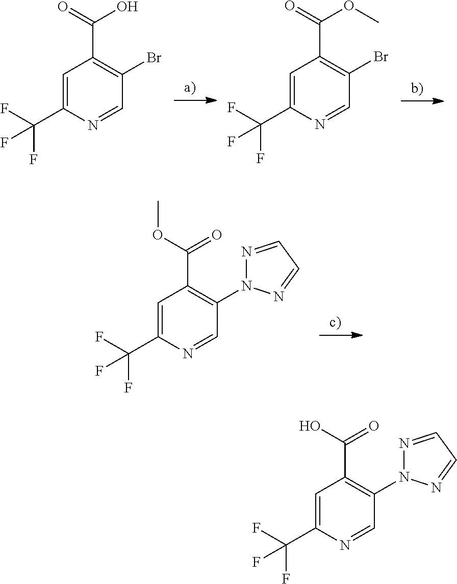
C1=C(C(F)(F)F)N=CC(Br)=C1C(=O)O.C1=C(C(F)(F)F)N=CC(Br)=C1C(=O)OC.C1=C(C(F)(F)F)N=CC(N2N=CC=N2)=C1C(OC)=O.C1=C(C(F)(F)F)N=CC(N2N=CC=N2)=C1C(O)=O
